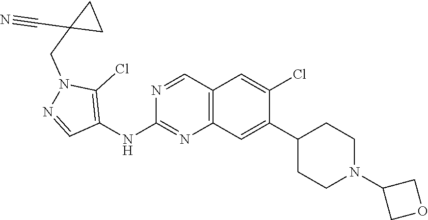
C1=NC(NC2=C(Cl)N(CC3(C#N)CC3)N=C2)=NC2=C1C=C(Cl)C(C1CCN(C3COC3)CC1)=C2
